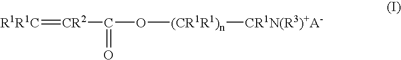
[R1R1C]=[CR2]C(O[(CR1R1)n][CR1N(R3)+A-])=O
